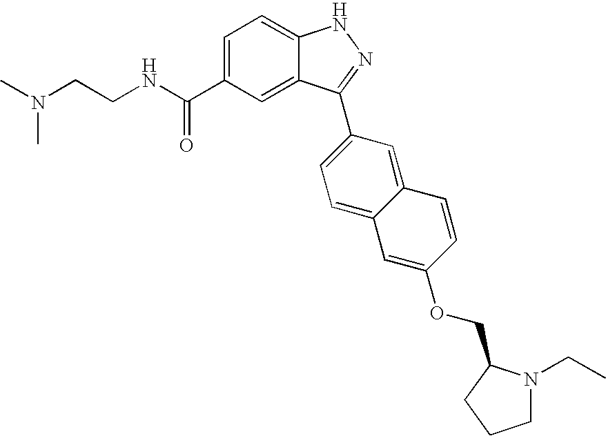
C(C1=CC=C2C(=C1)C(C1=CC=C3C(=C1)C=CC(OCC1N(CC)CCC1)=C3)=NN2)(NCCN(C)C)=O
